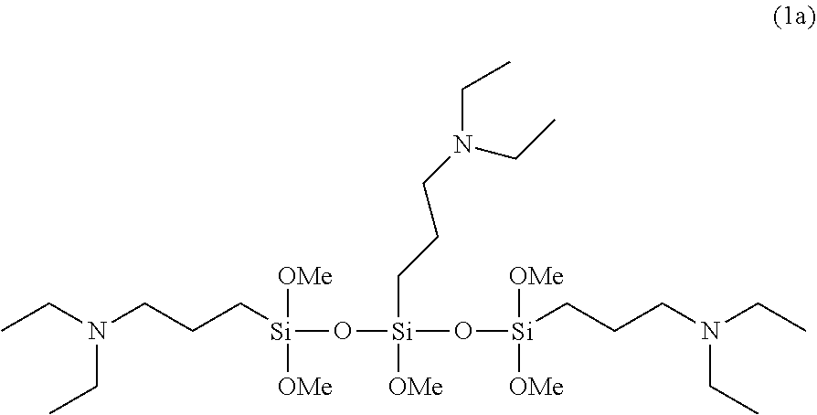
CCN(CCC[Si](O[Si](O[Si](CCCN(CC)CC)([OMe])[OMe])(CCCN(CC)CC)[OMe])([OMe])[OMe])CC
